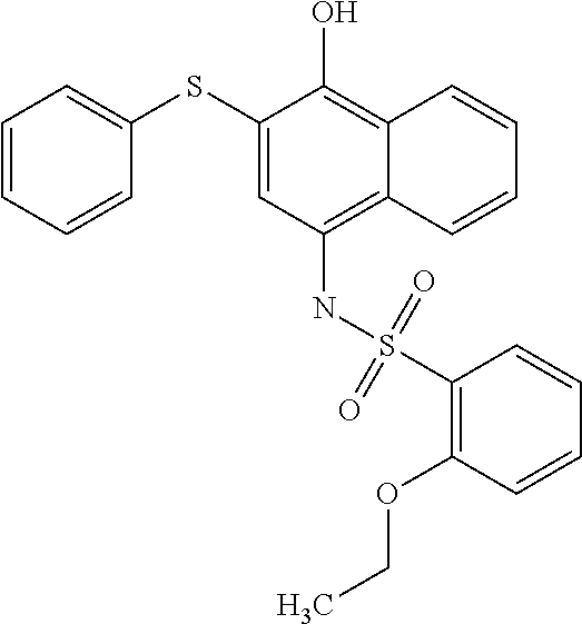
C1(SC2=CC=CC=C2)=CC(NS(C2=C(OCC)C=CC=C2)(=O)=O)=C2C(=C1O)C=CC=C2
